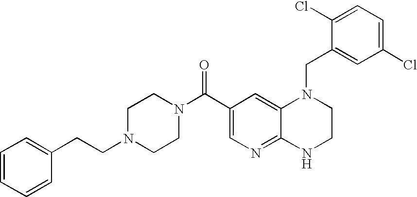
C12=NC=C(C(=O)N3CCN(CCC4=CC=CC=C4)CC3)C=C1N(CC1=CC(Cl)=CC=C1Cl)CCN2
